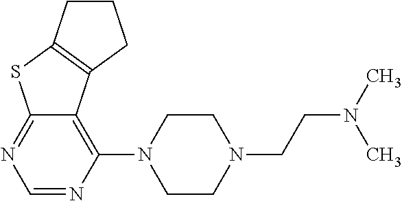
C1=NC(N2CCN(CCN(C)C)CC2)=C2C(=N1)SC1=C2CCC1
